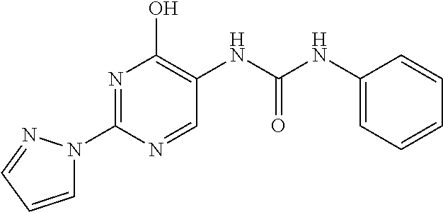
N1=C(N2C=CC=N2)N=CC(NC(=O)NC2=CC=CC=C2)=C1O
